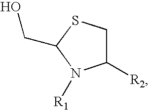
C1([R2])CSC(CO)N1[R1]
